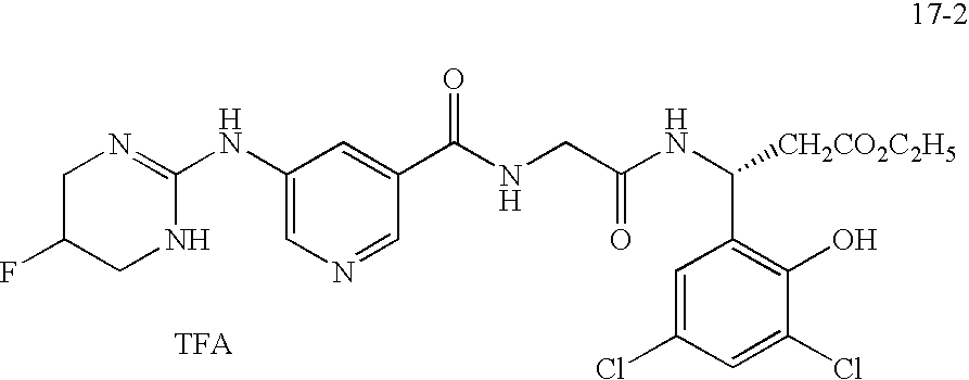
C1(NC2=NCC(F)CN2)=CN=CC(C(=O)NCC(NC(C2=C(O)C(Cl)=CC(Cl)=C2)[CH2CO2C2H5])=O)=C1
